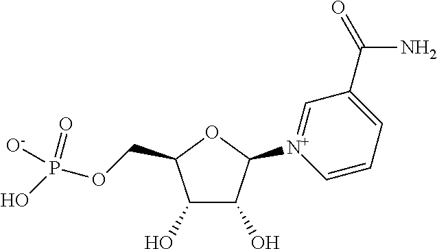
C1(O)C(O)C([N+]2=CC(C(=O)N)=CC=C2)OC1COP(O)(=O)[O-]
